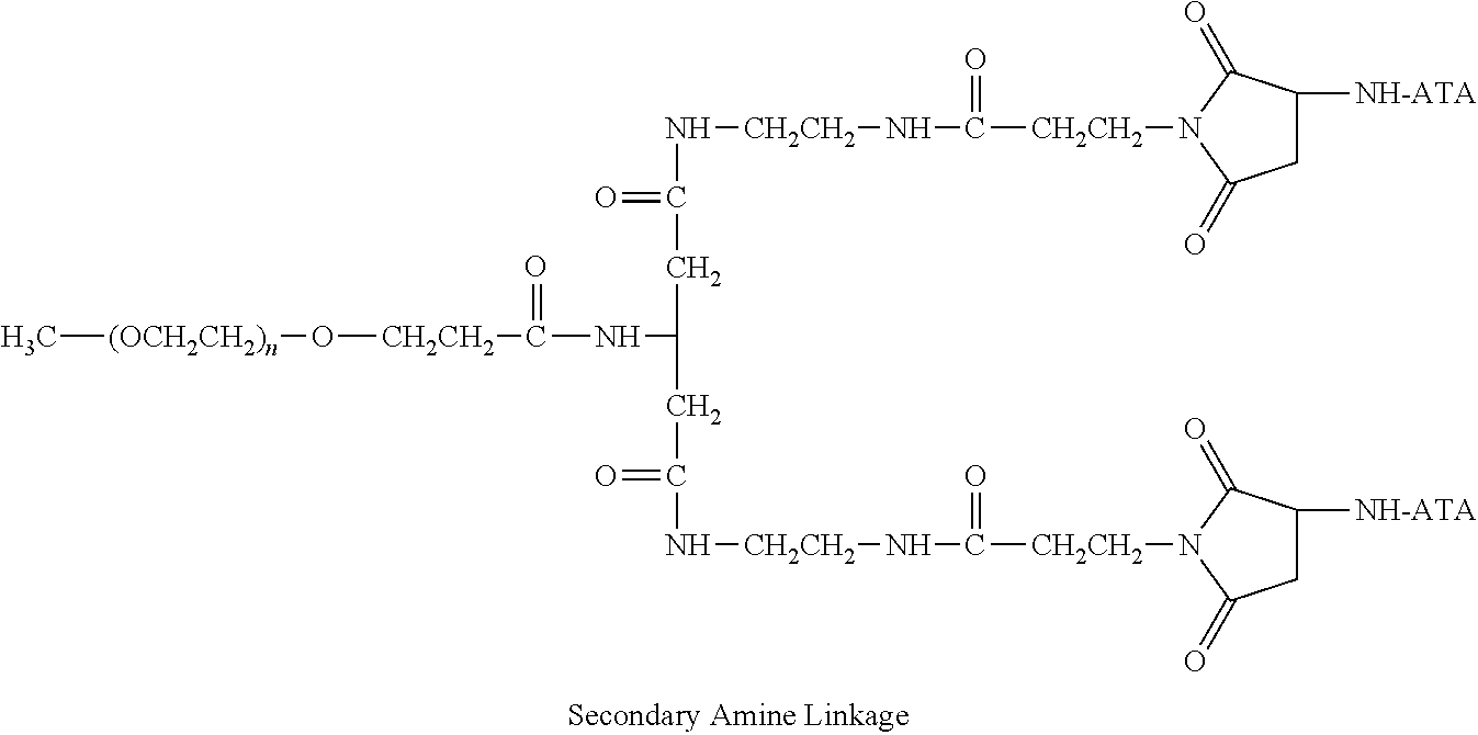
C[(OCH2CH2)n]O[CH2CH2]C(NC(CC(N[CH2CH2]NC([CH2CH2]N1C(=O)CC([NH-ATA])C1=O)=O)=O)CC(=O)N[CH2CH2]NC([CH2CH2]N1C(=O)CC([NH-ATA])C1=O)=O)=O
